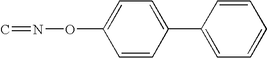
C1=CC(C2=CC=CC=C2)=CC=C1ON=C
